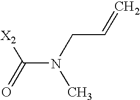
N(C(=O)[X2])(CC=C)C
